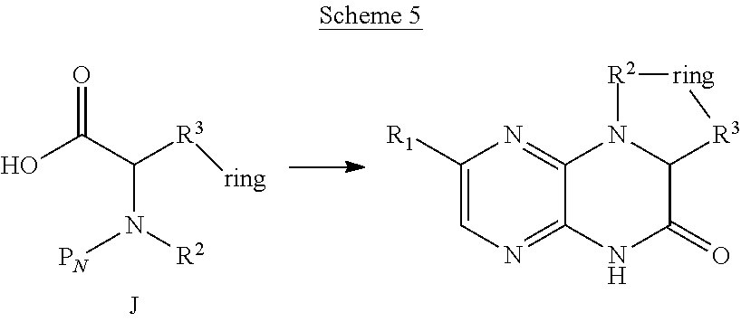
OC(C([R3][ring])N([PN])[R2])=O.C1([R1])=CN=C2C(=N1)N1C(C(=O)N2)[R3][ring][R2]1
